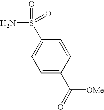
C1=C(C([OMe])=O)C=CC(S(N)(=O)=O)=C1
